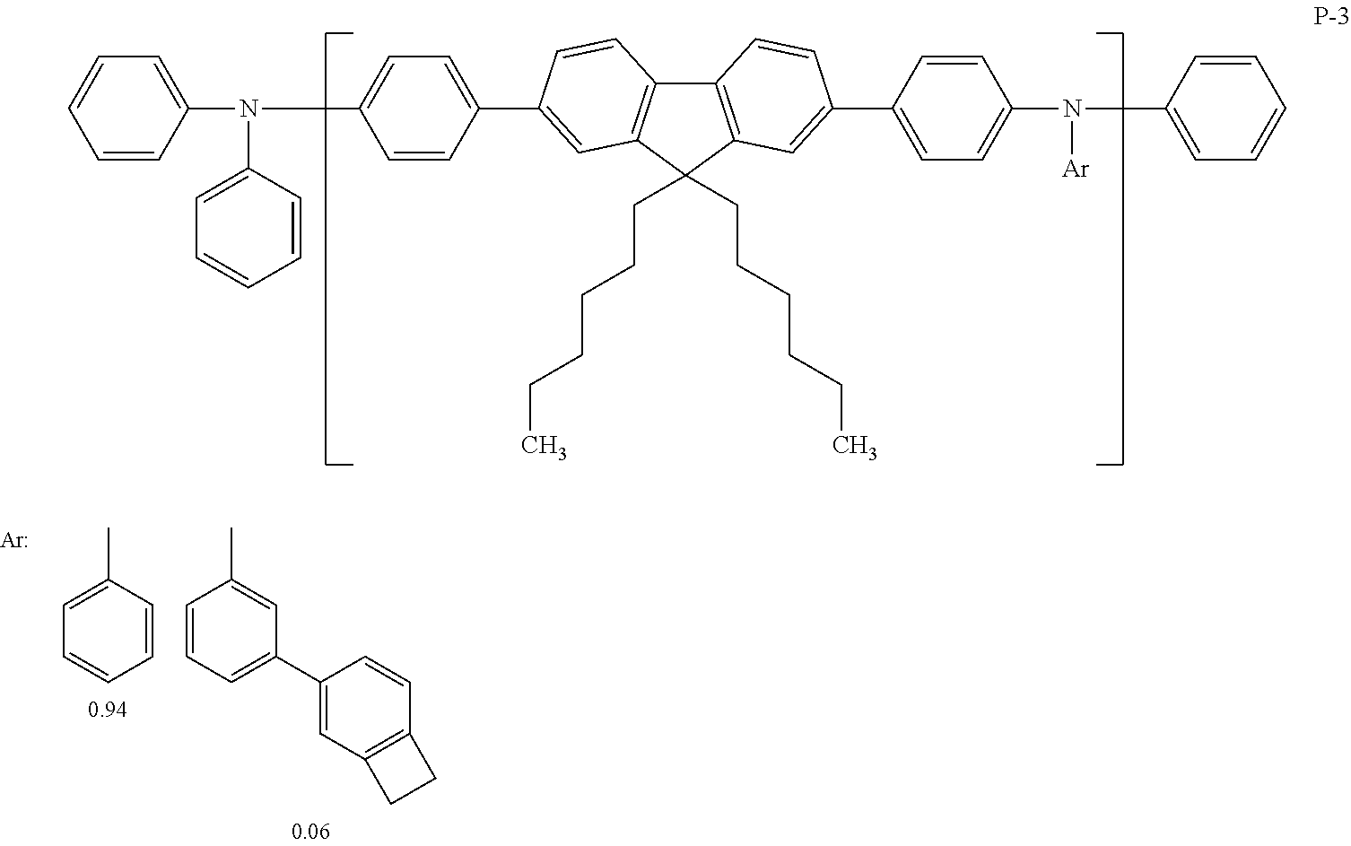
C1=CC(N(C2=CC=C(C3=CC4=C(C5=C(C4(CCCCCC)CCCCCC)C=C(C4=CC=C(N(C6=CC=CC=C6)[Ar])C=C4)C=C5)C=C3)C=C2)C2=CC=CC=C2)=CC=C1.C1=CC=C(C2=CC3=C(C=C2)CC3)C=C1C.C1=C(C)C=CC=C1.[Ar]
